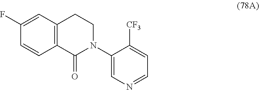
C12=C(C(=O)N(C3=CN=CC=C3[CF3])CC1)C=CC(F)=C2
